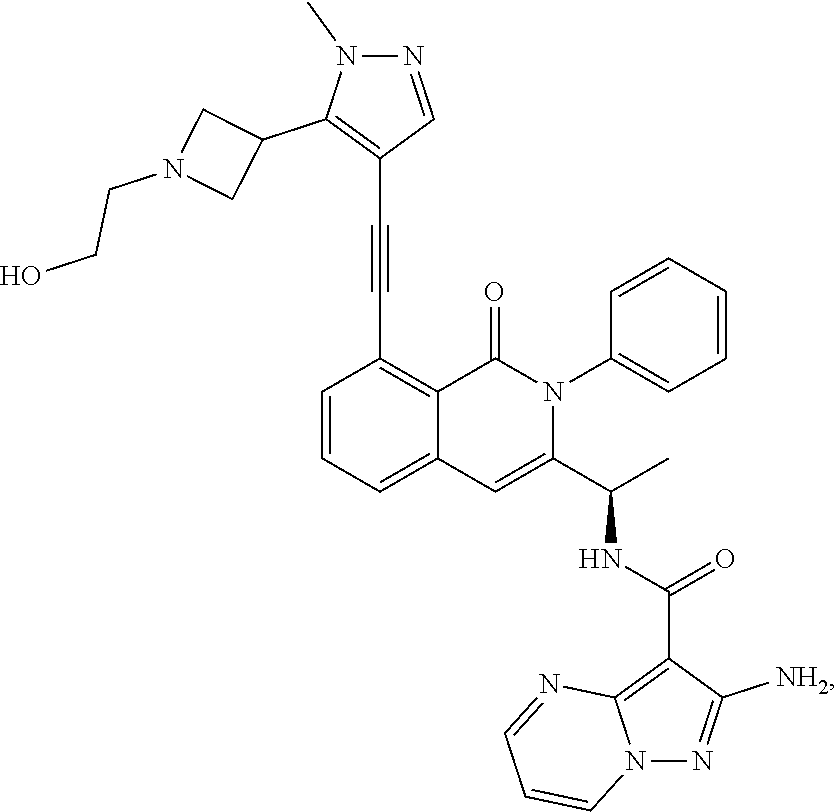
C1=CC=C2C(=C1C#CC1=C(C3CN(CCO)C3)N(C)N=C1)C(=O)N(C1=CC=CC=C1)C(C(C)NC(C1=C3N(N=C1[NH2])C=CC=N3)=O)=C2
